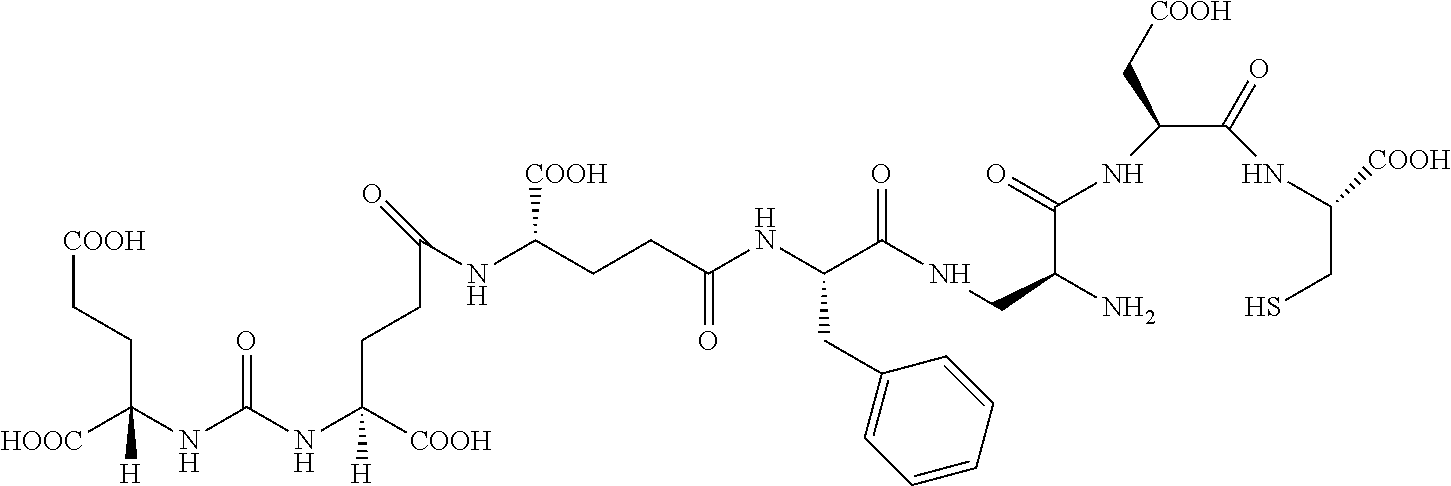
N(C(NC([COOH])(CCC(=O)NC(CCC(NC(C(NCC(C(=O)NC(C(NC(CS)[COOH])=O)C[COOH])N)=O)CC1=CC=CC=C1)=O)[COOH])[H])=O)C([HOOC])(CC[COOH])[H]
